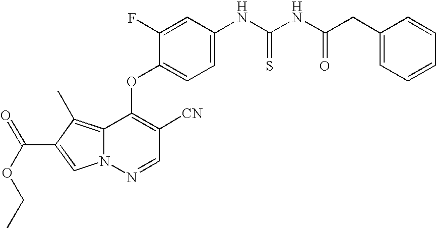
C1=C(F)C(OC2=C([CN])C=NN3C2=C(C)C(C(OCC)=O)=C3)=CC=C1NC(NC(CC1=CC=CC=C1)=O)=S
